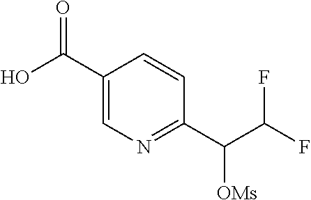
OC(C1=CN=C(C(C(F)F)[OMs])C=C1)=O
